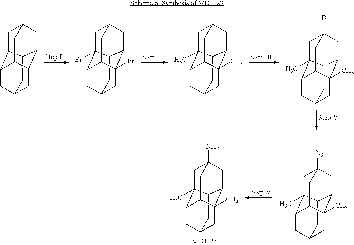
C12C3CC4CC1C1CC(CC3C1C4)C2.C12C3CC4CC1(Br)C1CC(CC3(Br)C1C4)C2.C12C3CC4CC1(C)C1CC(CC3(C)C1C4)C2.C12C3CC4(Br)CC1(C)C1CC(CC3(C)C1C4)C2.C12C3CC4(N)CC1(C)C1CC(CC3(C)C1C4)C2.C12C3CC4([N3])CC1(C)C1CC(CC3(C)C1C4)C2
